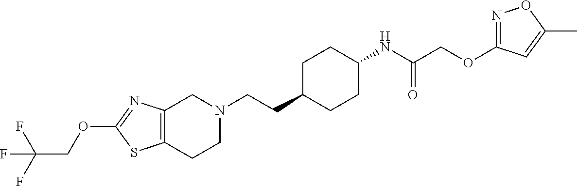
C12=C(CCN(CCC3CCC(NC(COC4=NOC(C)=C4)=O)CC3)C1)SC(OCC(F)(F)F)=N2
